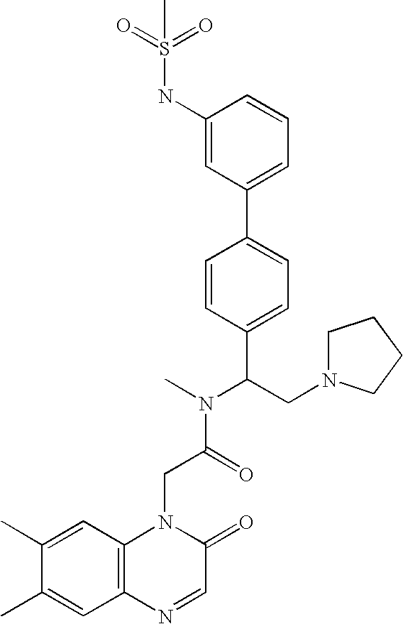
C(C(N(C)C(CN1CCCC1)C1=CC=C(C2=CC=CC(NS(=O)(=O)C)=C2)C=C1)=O)N1C2=C(C=C(C)C(C)=C2)N=CC1=O
